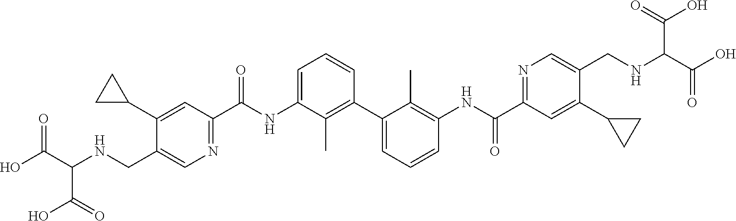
C1(C2CC2)=CC(C(NC2=CC=CC(C3=CC=CC(NC(C4=NC=C(CNC(C(O)=O)C(O)=O)C(C5CC5)=C4)=O)=C3C)=C2C)=O)=NC=C1CNC(C(O)=O)C(O)=O
